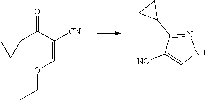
C1(C(C([CN])=COCC)=O)CC1.C1(C2CC2)=NNC=C1[NC]
